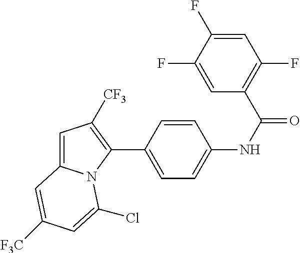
C1(C2=CC=C(NC(=O)C3=C(F)C=C(F)C(F)=C3)C=C2)=C([CF3])C=C2N1C(Cl)=CC([F3C])=C2
